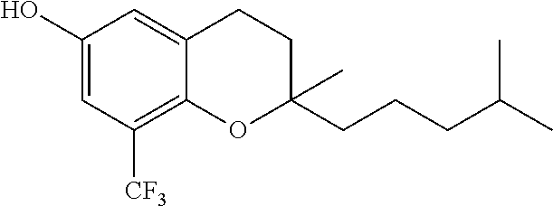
C1(O)=CC([CF3])=C2C(=C1)CCC(CCCC(C)C)(C)O2
